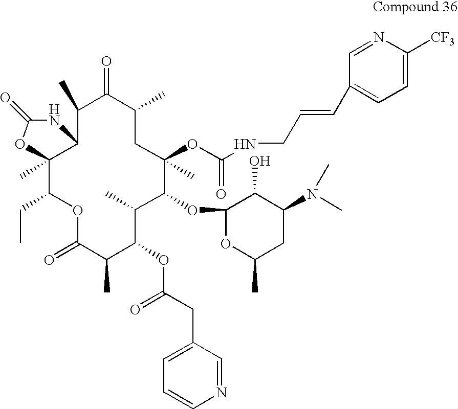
C12(C)C(CC)OC(=O)C(C)C(OC(CC3=CC=CN=C3)=O)C(C)C(OC3OC(C)CC(N(C)C)C3O)C(C)(OC(NCC=CC3=CC=C([CF3])N=C3)=O)CC(C)C(=O)C(C)C1NC(=O)O2
